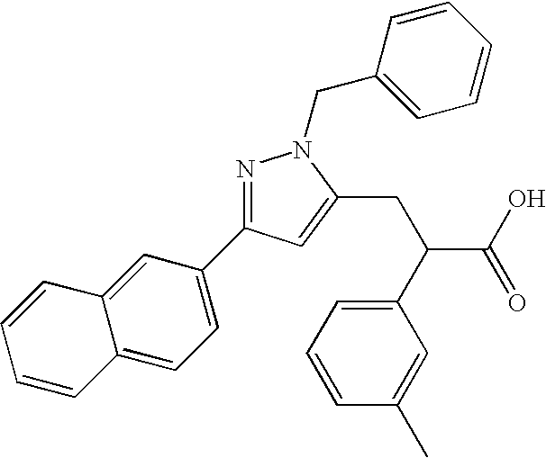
N1=C(C2=CC=C3C(=C2)C=CC=C3)C=C(CC(C(O)=O)C2=CC=CC(C)=C2)N1CC1=CC=CC=C1
